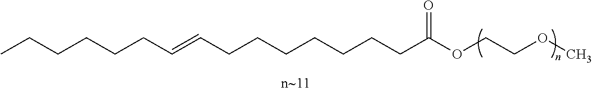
CCCCCCC=CCCCCCCCC(OCCOC)=O
